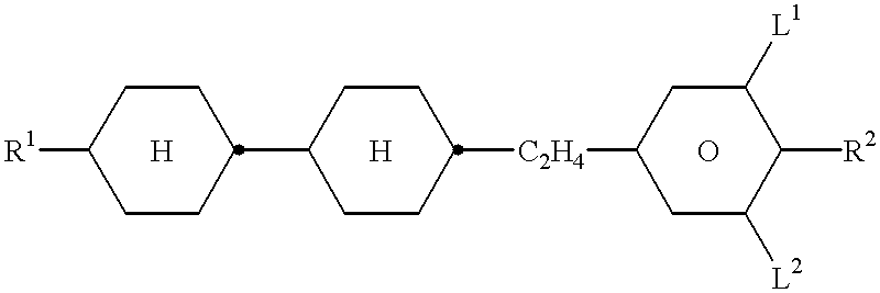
[R1]C1CCC(C2CCC([C2H4]C3CC([L2])C([R2])C([L1])C3)CC2)CC1.[H].[H].O
